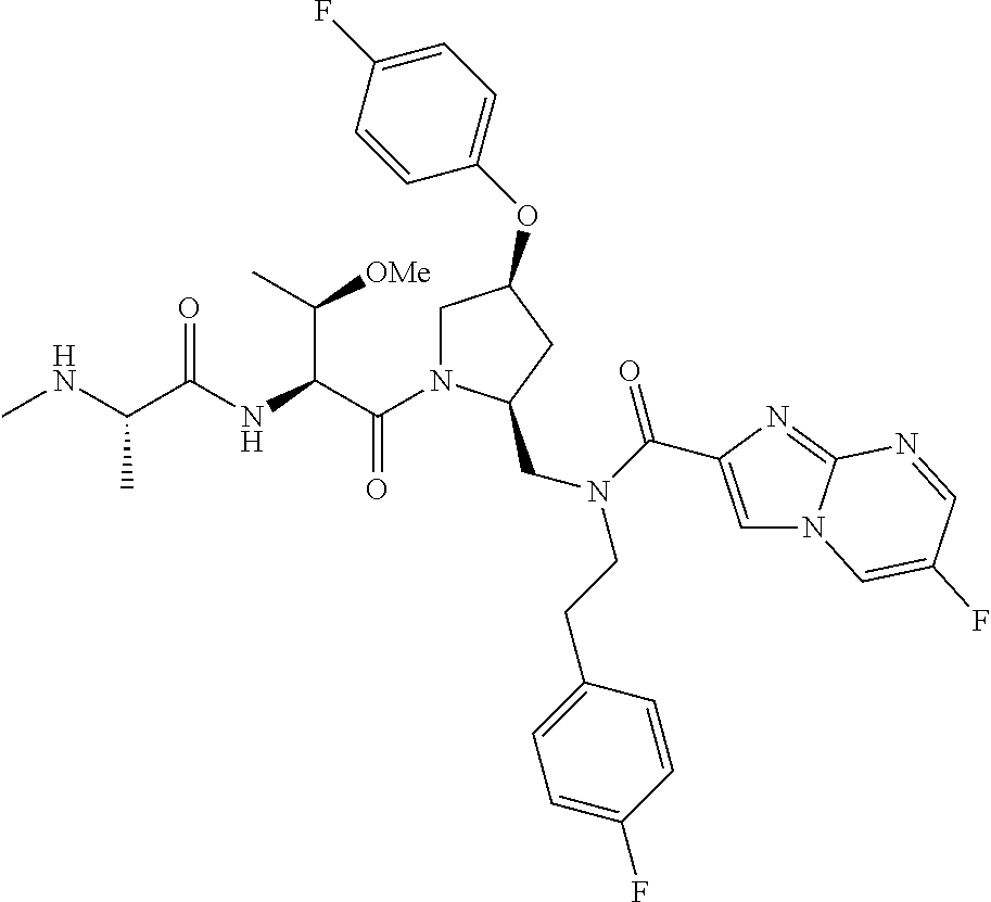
C(C(NC(C(NC)C)=O)C([OMe])C)(=O)N1CC(OC2=CC=C(F)C=C2)CC1CN(C(=O)C1=CN2C(=N1)N=CC(F)=C2)CCC1=CC=C(F)C=C1
